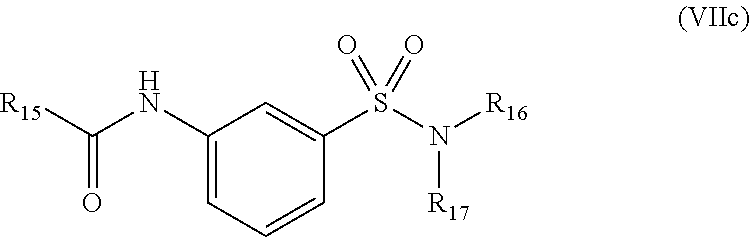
C1(NC([R15])=O)=CC=CC(S(=O)(N([R17])[R16])=O)=C1
